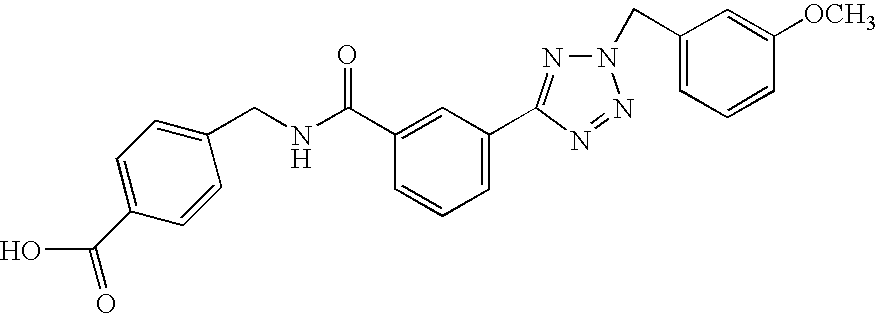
C1(C(NCC2=CC=C(C(=O)O)C=C2)=O)=CC(C2=NN(CC3=CC=CC([OCH3])=C3)N=N2)=CC=C1
